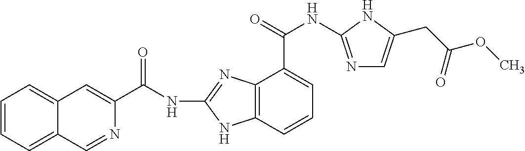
C1=CC=C2C(=C1)C=C(C(NC1=NC3=C(N1)C=CC=C3C(NC1=NC=C(CC(OC)=O)N1)=O)=O)N=C2
